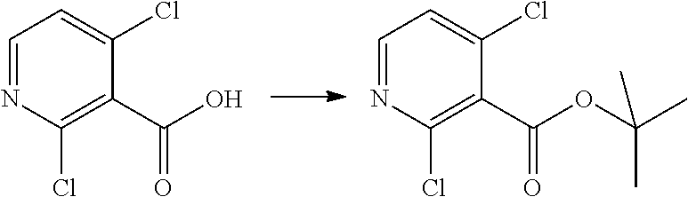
C1=NC(Cl)=C(C(O)=O)C(Cl)=C1.C1=NC(Cl)=C(C(OC(C)(C)C)=O)C(Cl)=C1
